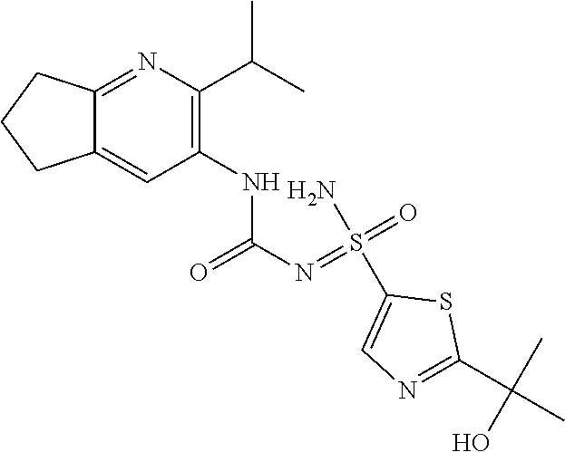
C1(NC(N=S(=O)(N)C2=CN=C(C(C)(C)O)S2)=O)=C(C(C)C)N=C2C(=C1)CCC2
